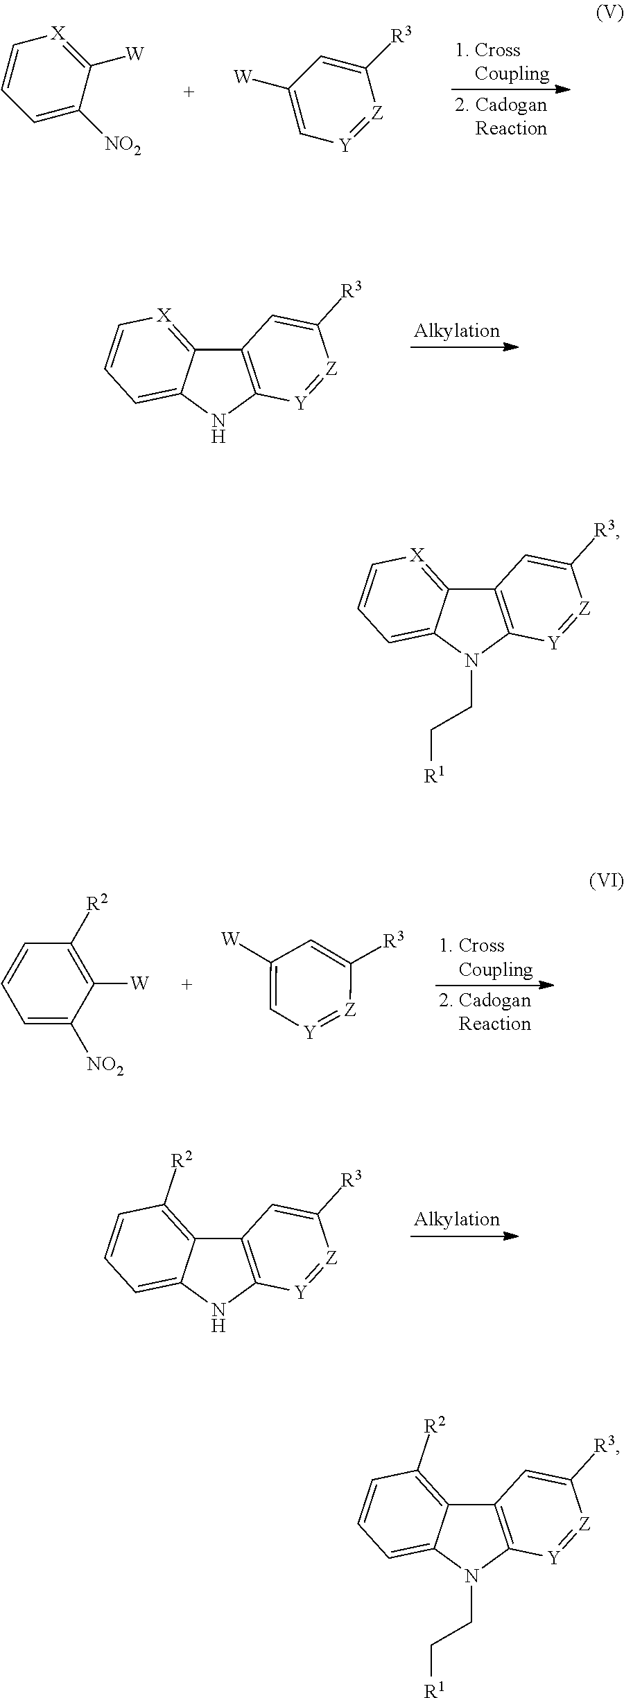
C12=C(N(CC[R1])C3=CC=C[X]=C13)[Y]=[Z]C([R3])=C2.C12=C(N(CC[R1])C3=CC=CC([R2])=C13)[Y]=[Z]C([R3])=C2.C12=C(NC3=CC=C[X]=C13)[Y]=[Z]C([R3])=C2.C12=C(NC3=CC=CC([R2])=C13)[Y]=[Z]C([R3])=C2.C1([W])=C[Y]=[Z]C([R3])=C1.C1=CC=C([NO2])C([W])=[X]1.C1([W])=C[Y]=[Z]C([R3])=C1.C1([W])=C([R2])C=CC=C1[NO2]
